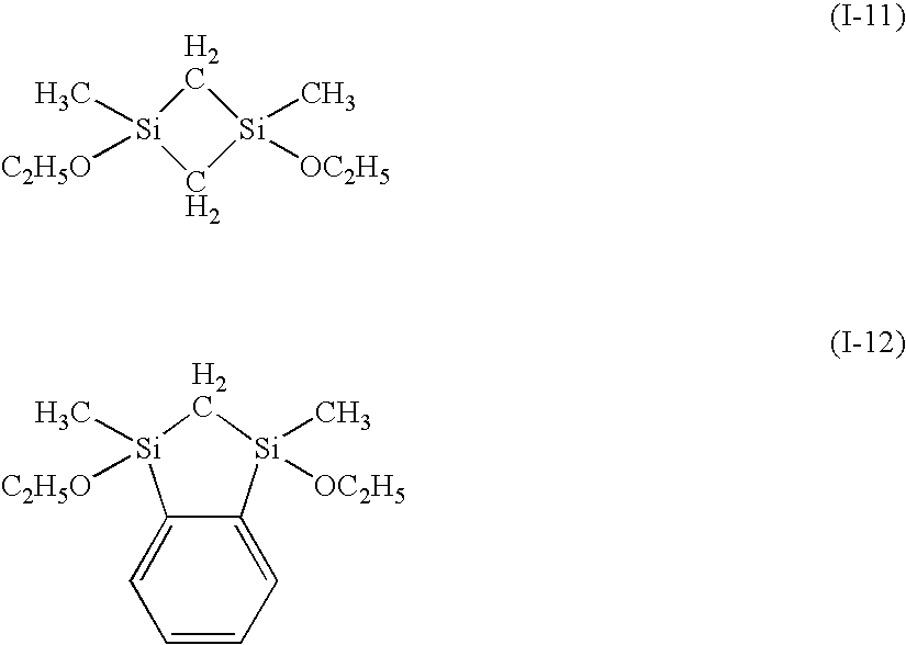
C1[Si](C)([C2H5O])C[Si]1(C)[OC2H5].C12=CC=CC=C1[Si](C)([OC2H5])C[Si]2(C)[C2H5O]
